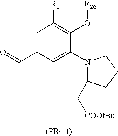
C1=C(C(=O)C)C=C(N2C(C[COOtBu])CCC2)C(O[R26])=C1[R1]
